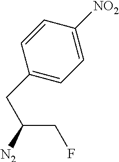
C1(CC(CF)[N2])=CC=C([NO2])C=C1
